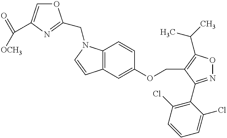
C12=C(C=C(OCC3=C(C(C)C)ON=C3C3=C(Cl)C=CC=C3Cl)C=C1)C=CN2CC1=NC(C(=O)[OCH3])=CO1
